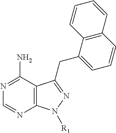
C1=NC2=C(C(N)=N1)C(CC1=CC=CC3=C1C=CC=C3)=NN2[R1]
